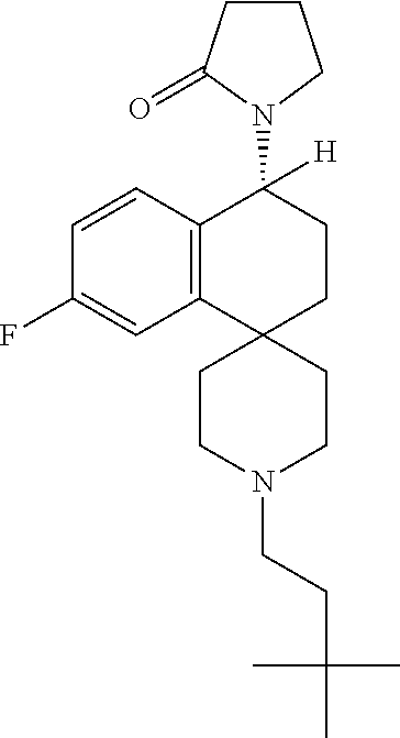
C12=C(C=CC(F)=C1)C(N1CCCC1=O)([H])CCC21CCN(CCC(C)(C)C)CC1
